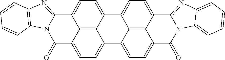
C12=C3C4=CC=C1C1=NC5=C(N1C(=O)C2=CC=C3C1=CC=C2C3=C1C4=CC=C3C1=NC3=CC=CC=C3N1C2=O)C=CC=C5
